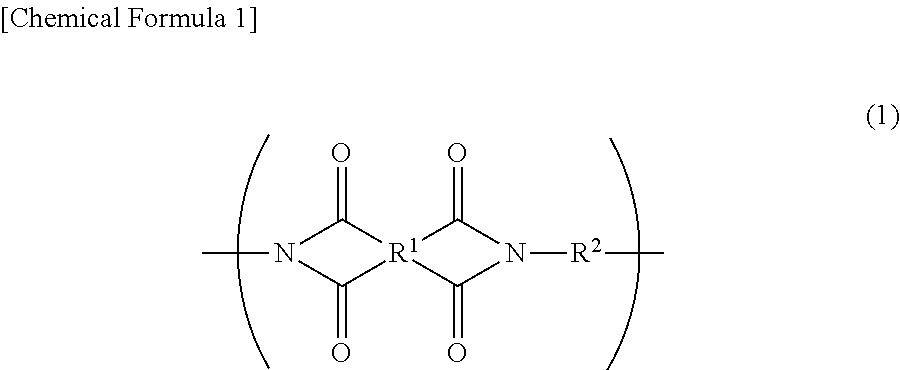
CN1C(=O)[R1]2(C(=O)N([R2]C)C2=O)C1=O
